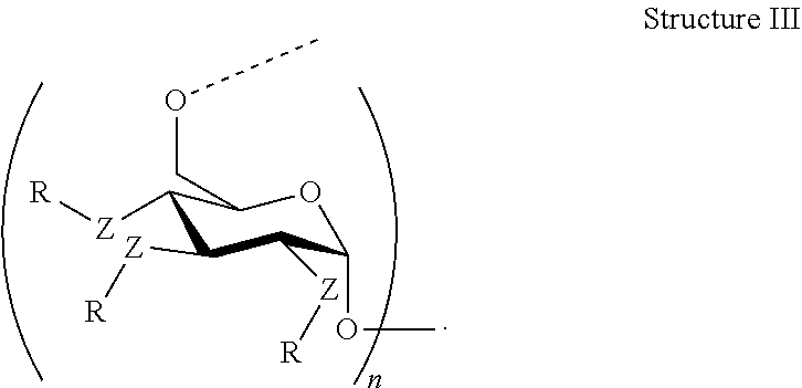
C1([Z][R])C([Z][R])C([Z][R])C(OC)OC1COC
